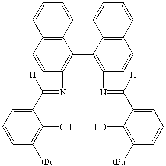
C1=CC=CC2=C1C=CC(N=C(C1=CC=CC([tBu])=C1O)[H])=C2C1=C(N=C(C2=CC=CC([tBu])=C2O)[H])C=CC2=C1C=CC=C2
